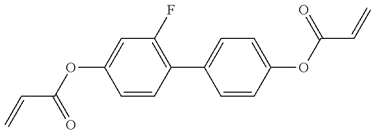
C(=C)C(OC1=CC(F)=C(C2=CC=C(OC(C=C)=O)C=C2)C=C1)=O
